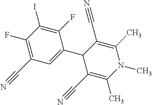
C1(C#N)=C(F)C(I)=C(F)C(C2C(C#N)=C(C)N(C)C(C)=C2C#N)=C1
